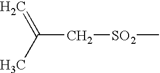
C(C[SO2]C)(C)=C
